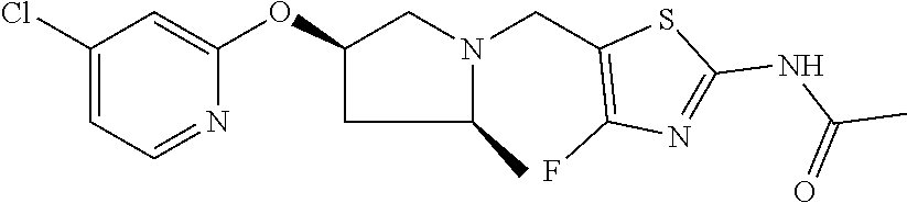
C1(Cl)=CC=NC(OC2CC(C)N(CC3=C(F)N=C(NC(C)=O)S3)C2)=C1
